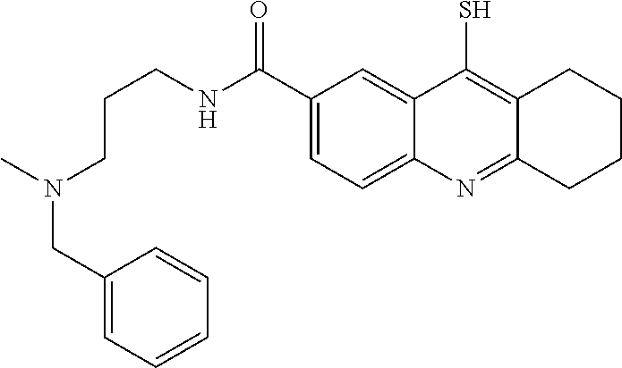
C1(C(NCCCN(CC2=CC=CC=C2)C)=O)=CC=C2C(=C1)C(S)=C1C(=N2)CCCC1
